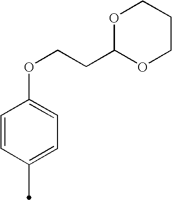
C1=CC(C)=CC=C1OCCC1OCCCO1
